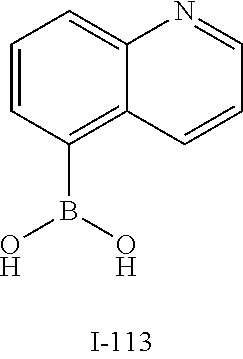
C1=CC(B(O)O)=C2C(=C1)N=CC=C2
